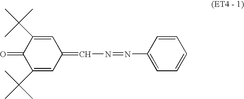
C1=C(C(C)(C)C)C(=O)C(C(C)(C)C)=CC1=CN=NC1=CC=CC=C1
